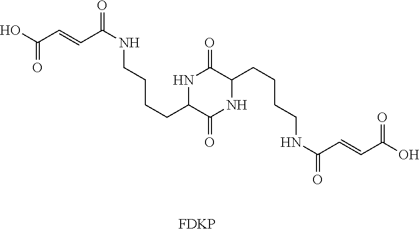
OC(C=CC(NCCCCC1NC(=O)C(CCCCNC(C=CC(O)=O)=O)NC1=O)=O)=O.[FDKP]
